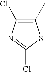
C1(C)=C(Cl)N=C(Cl)S1
